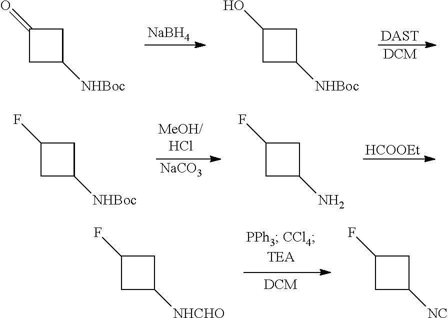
[DAST].[DCM].[NaBH4].C1(=O)CC([NHBoc])C1.C1(O)CC([NHBoc])C1.[NaCO3].[HCOOEt].C1(F)CC([NHBoc])C1.C1(F)CC(N)C1.C1(F)CC([NHCHO])C1.C1(F)CC([NC])C1
